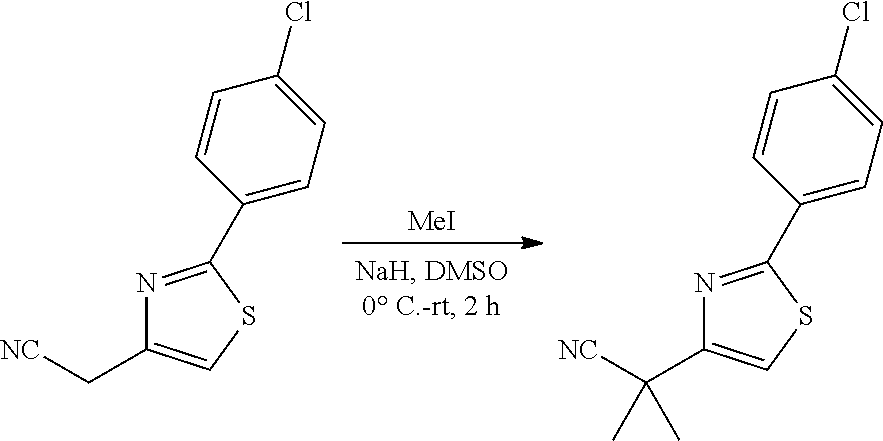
[MeI].N1=C(C2=CC=C(Cl)C=C2)SC=C1C([NC])(C)C.N1=C(C2=CC=C(Cl)C=C2)SC=C1C[NC]
